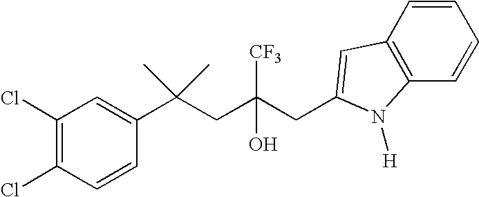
C1=CC(C(CC(CC2=CC3=C(C=CC=C3)N2[H])([CF3])O)(C)C)=CC(Cl)=C1Cl
